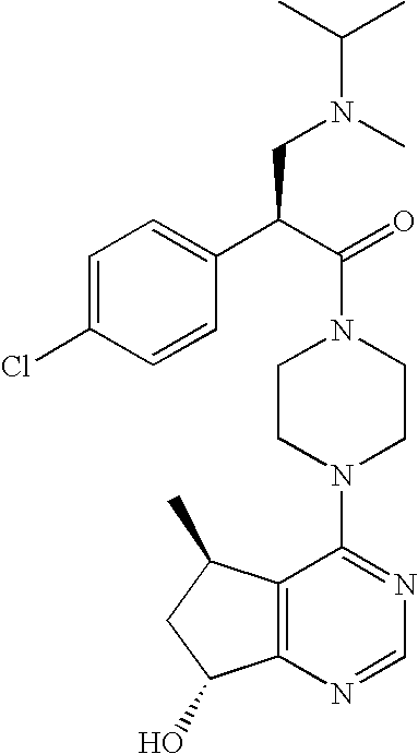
C(N1CCN(C2=NC=NC3=C2C(C)CC3O)CC1)(C(C1=CC=C(Cl)C=C1)CN(C(C)C)C)=O
